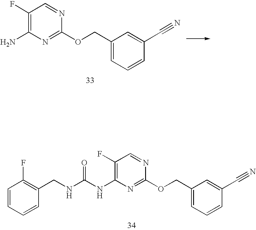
C1(F)=C(N)N=C(OCC2=CC=CC(C#N)=C2)N=C1.C1(F)=C(NC(NCC2=C(F)C=CC=C2)=O)N=C(OCC2=CC=CC(C#N)=C2)N=C1
